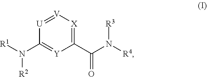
C1(C(N([R4])[R3])=O)=[X][V]=[U]C(N([R1])[R2])=[Y]1
